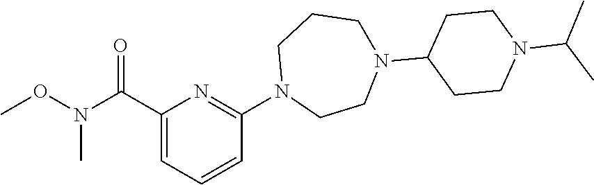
C1CN(C2CCN(C(C)C)CC2)CCCN1C1=NC(C(N(OC)C)=O)=CC=C1
